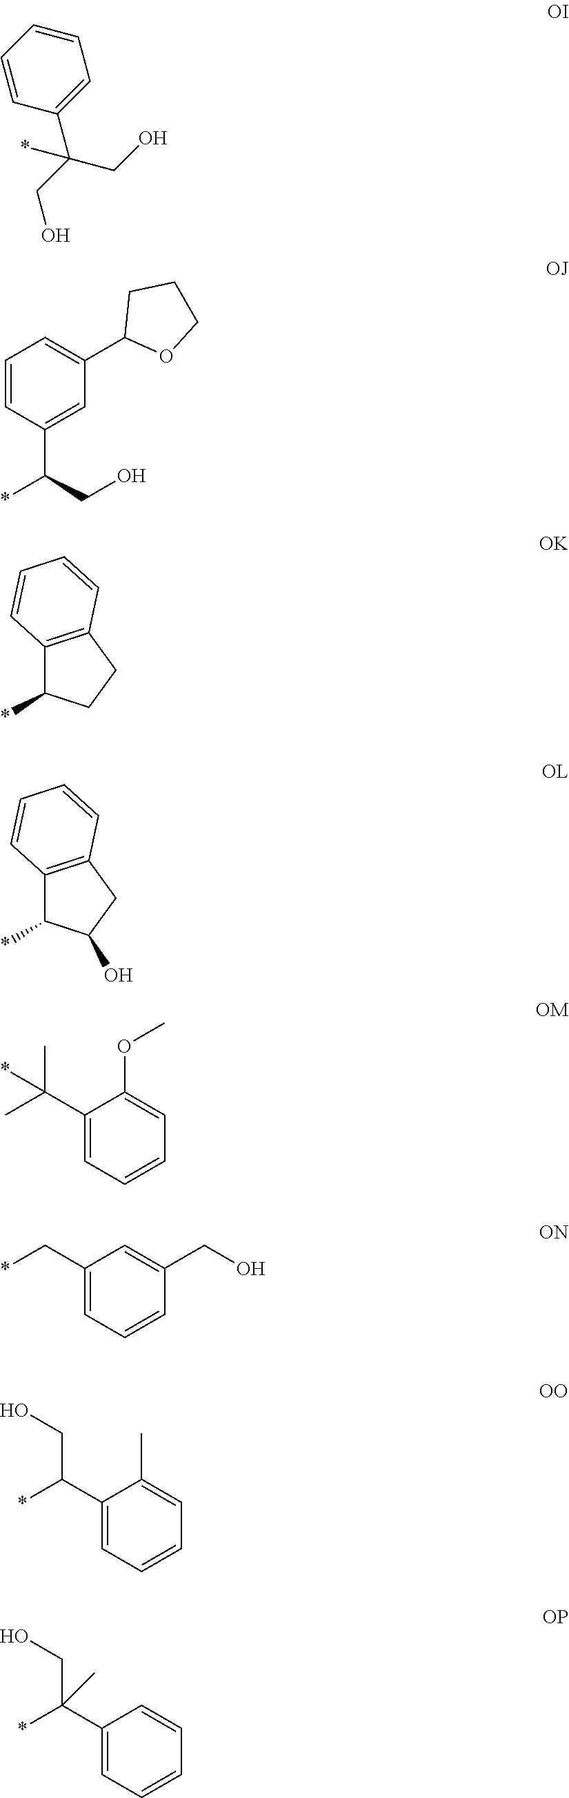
C1=CC=CC(C(CO)(*)CO)=C1.C1=CC(C(CO)*)=CC(C2OCCC2)=C1.C12=C(CCC1*)C=CC=C2.C12=C(CC(O)C1*)C=CC=C2.C1(C(C)(C)*)=CC=CC=C1OC.C1(C*)=CC=CC(CO)=C1.C1(C(*)CO)=CC=CC=C1C.C1(C(*)(CO)C)=CC=CC=C1
